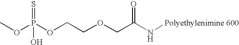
COP(OCCOCC(N[Polyethylenimine 600])=O)(=S)O
